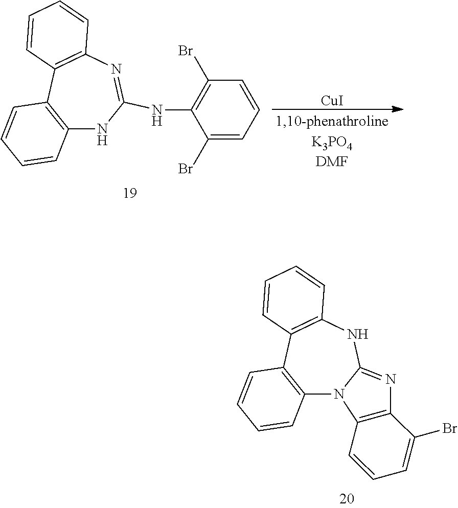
C12=C(C3=C(NC4=NC5=C(N14)C=CC=C5Br)C=CC=C3)C=CC=C2.C12=C(C3=C(N=C(NC4=C(Br)C=CC=C4Br)N1)C=CC=C3)C=CC=C2.[CuI]
